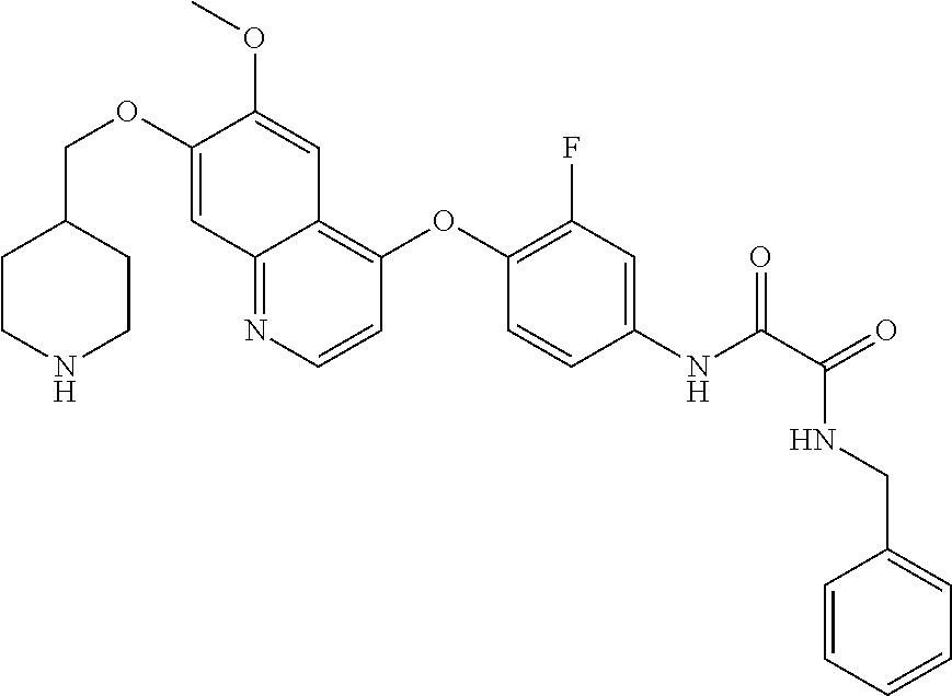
C1CNCCC1COC1=CC2=NC=CC(OC3=C(F)C=C(NC(=O)C(NCC4=CC=CC=C4)=O)C=C3)=C2C=C1OC
